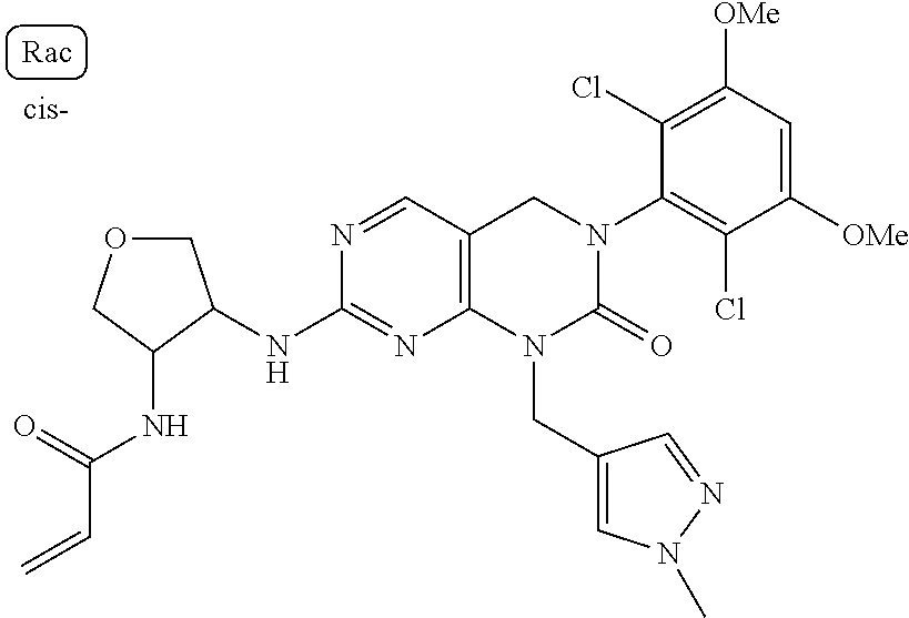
O1CC(NC2=NC3=C(C=N2)CN(C2=C(Cl)C([OMe])=CC([OMe])=C2Cl)C(=O)N3CC2=CN(C)N=C2)C(NC(=O)C=C)C1
